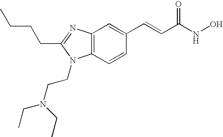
C12=C(C=CC(C=CC(=O)NO)=C1)N(CCN(CC)CC)C(CCCC)=N2
